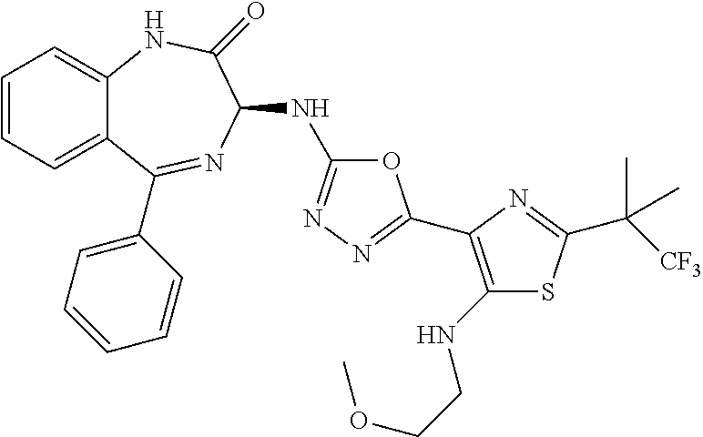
C1=CC=C2C(=C1)NC(=O)C(NC1=NN=C(C3=C(NCCOC)SC(C([CF3])(C)C)=N3)O1)N=C2C1=CC=CC=C1
